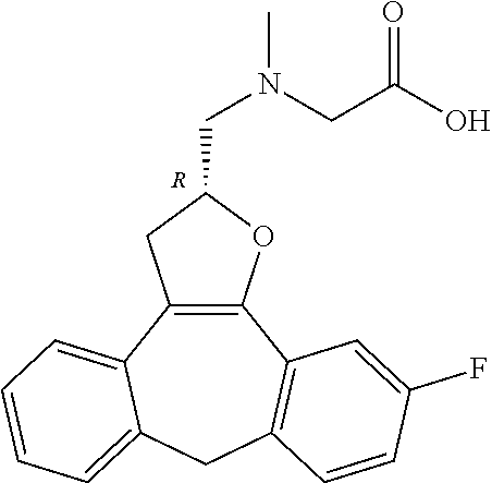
C12=C(C3=CC=CC=C3CC3=C1C=C(F)C=C3)CC(CN(C)CC(O)=O)O2.[R]
